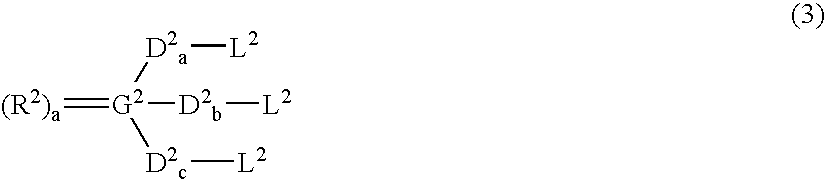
[(R2)a]=[G2]([D2a][L2])([D2b][L2])[D2c][L2]
